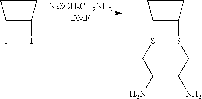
[NaSCH2CH2NH2].[DMF].C1(I)C(I)CC1.C1(SCCN)C(SCCN)CC1
